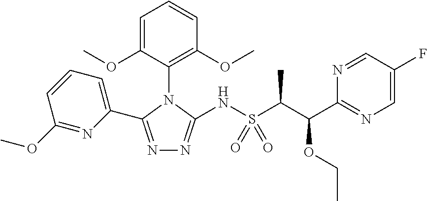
N1=C(C2=CC=CC(OC)=N2)N(C2=C(OC)C=CC=C2OC)C(NS(C(C(C2=NC=C(F)C=N2)OCC)C)(=O)=O)=N1
